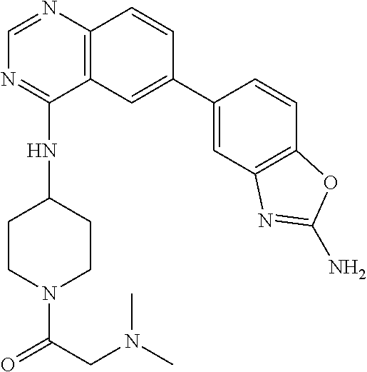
C1=C(C2=CC3=C(N=CN=C3NC3CCN(C(=O)CN(C)C)CC3)C=C2)C=CC2=C1N=C(N)O2
